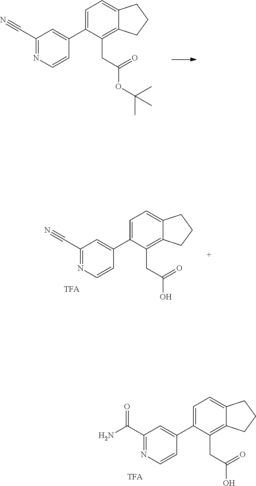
C1=C(C2=CC(C#N)=NC=C2)C(CC(OC(C)(C)C)=O)=C2C(=C1)CCC2.C1=C(C2=CC(C#N)=NC=C2)C(CC(O)=O)=C2C(=C1)CCC2.C1=C(C2=CC(C(N)=O)=NC=C2)C(CC(O)=O)=C2C(=C1)CCC2
